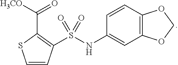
C(C1=C(S(NC2=CC3=C(C=C2)OCO3)(=O)=O)C=CS1)([H3CO])=O
